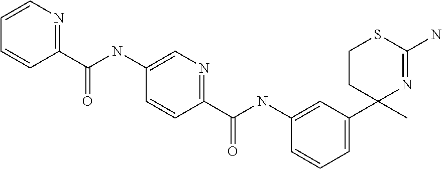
C1CC(C2=CC=CC(NC(C3=NC=C(NC(C4=NC=CC=C4)=O)C=C3)=O)=C2)(C)N=C(N)S1
